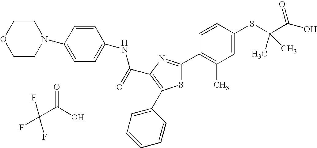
C(C1=C(C2=CC=CC=C2)SC(C2=C(C)C=C(SC(C(O)=O)(C)C)C=C2)=N1)(=O)NC1=CC=C(N2CCOCC2)C=C1.FC(C(O)=O)(F)F
